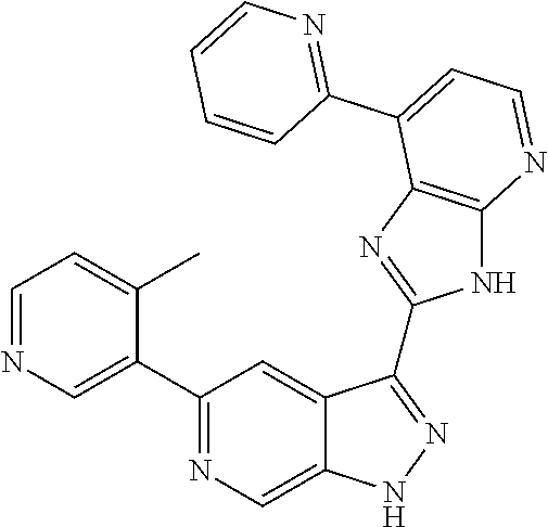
C1=NC=C(C2=NC=C3C(=C2)C(C2=NC4=C(N2)N=CC=C4C2=NC=CC=C2)=NN3)C(C)=C1
